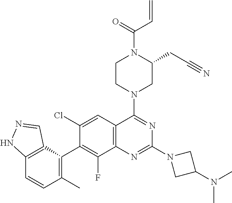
C12=C(C=C(Cl)C(C3=C(C)C=CC4=C3C=NN4)=C1F)C(N1CC(CC#N)N(C(C=C)=O)CC1)=NC(N1CC(N(C)C)C1)=N2
